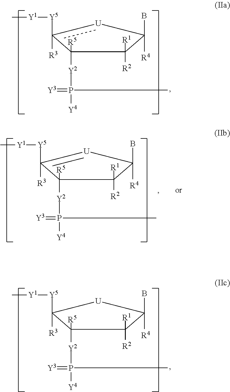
C1([Y2]P([Y4])(C)=[Y3])([R5])c([R3])([Y5][Y1]C)[U]C([R4])(B)C1([R2])[R1].C1([Y2]P([Y4])(C)=[Y3])([R5])C([R3])([Y5][Y1]C)[U]C([R4])(B)C1([R2])[R1].C1([Y2]P([Y4])(C)=[Y3])([R5])C([R3])([Y5][Y1]C)=[U]C([R4])(B)C1([R2])[R1]
